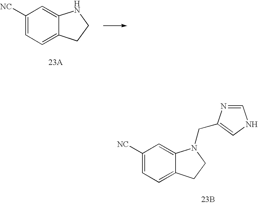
C1([NC])=CC=C2C(=C1)NCC2.C1([NC])=CC=C2C(=C1)N(CC1=CNC=N1)CC2.[23B]
